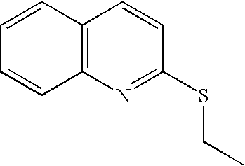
C12=C(N=C(SCC)C=C1)C=CC=C2
